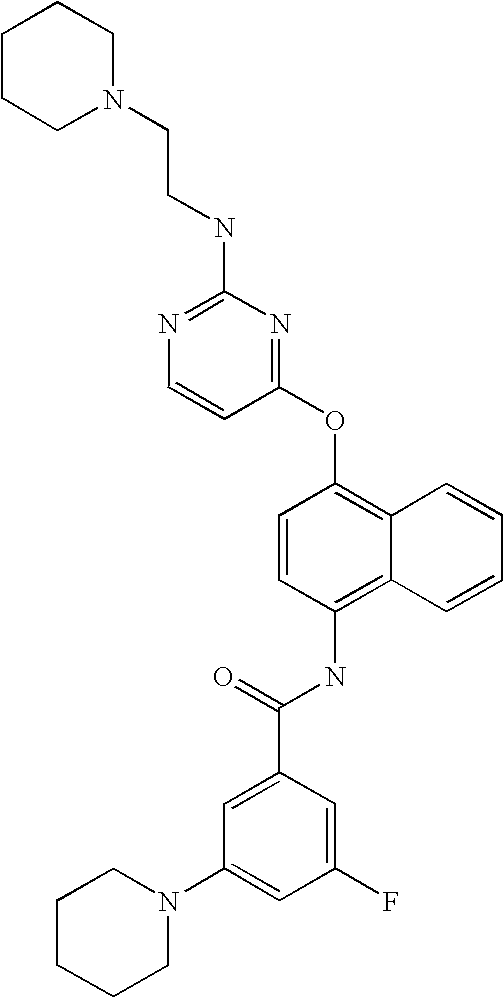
N1=C(NCCN2CCCCC2)N=C(OC2=C3C(=C(NC(C4=CC(N5CCCCC5)=CC(F)=C4)=O)C=C2)C=CC=C3)C=C1
